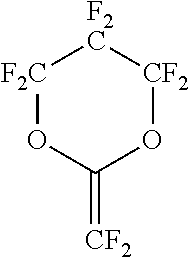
[F2C]1OC(=[CF2])O[CF2][F2C]1
